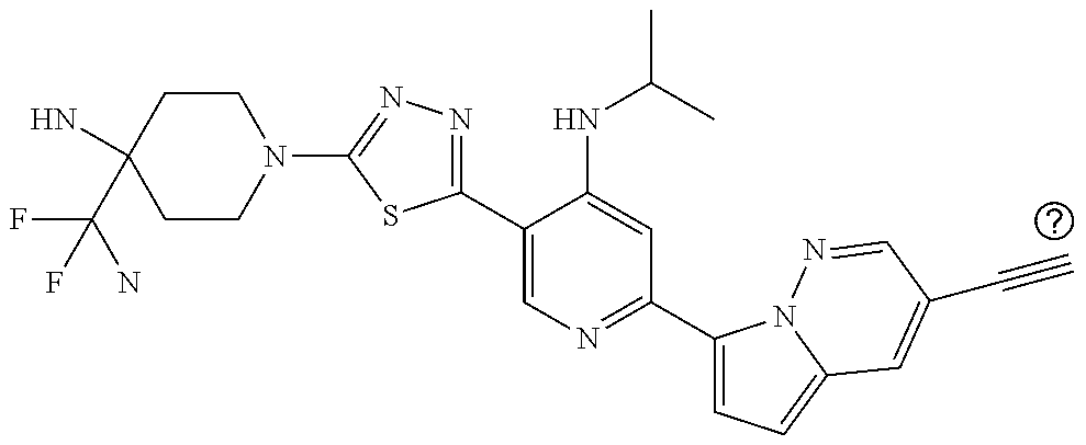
C1CN(C2=NN=C(C3=CN=C(C4=CC=C5N4N=CC(C#C)=C5)C=C3NC(C)C)S2)CCC1(C(N)(F)F)N
